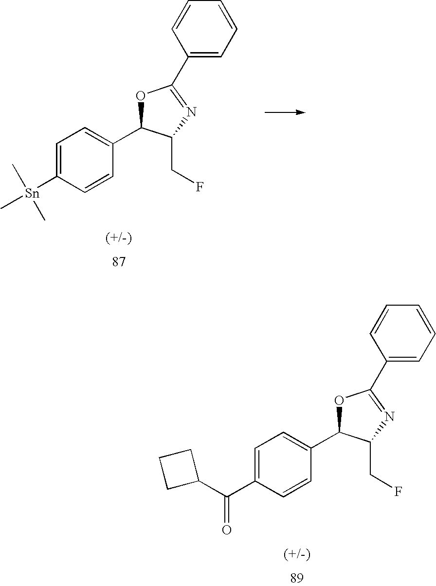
C1(C2=NC(CF)C(C3=CC=C([Sn](C)(C)C)C=C3)O2)=CC=CC=C1.C1(C2=NC(CF)C(C3=CC=C(C(C4CCC4)=O)C=C3)O2)=CC=CC=C1
